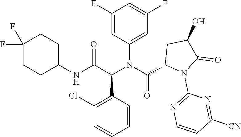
C1=CC(C(C(NC2CCC(F)(F)CC2)=O)N(C(C2N(C3=NC=CC([CN])=N3)C(=O)C(O)C2)=O)C2=CC(F)=CC(F)=C2)=C(Cl)C=C1
